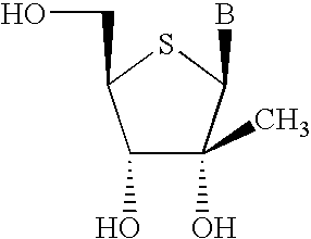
C1(O)C(O)(C)C(B)SC1CO
